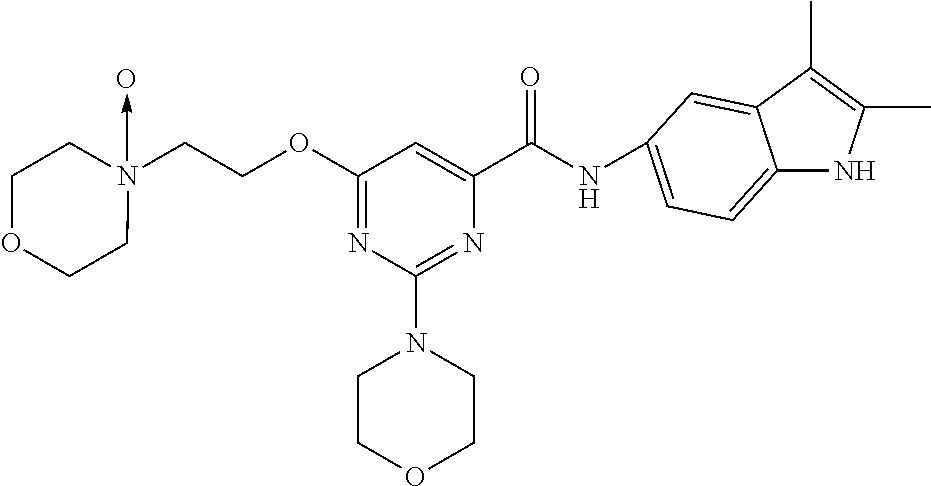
N(C(C1=CC(OCCN2(->O)CCOCC2)=NC(N2CCOCC2)=N1)=O)C1=CC=C2NC(C)=C(C)C2=C1
